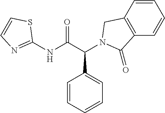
C1(NC(C(C2=CC=CC=C2)N2CC3=C(C=CC=C3)C2=O)=O)=NC=CS1
